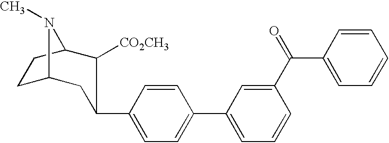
C1C2CC(C3=CC=C(C4=CC=CC(C(C5=CC=CC=C5)=O)=C4)C=C3)C([CO2CH3])C(C1)N2C
